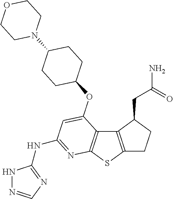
C12=C(SC3=C1C(OC1CCC(N4CCOCC4)CC1)=CC(NC1=NC=NN1)=N3)CCC2CC(N)=O
